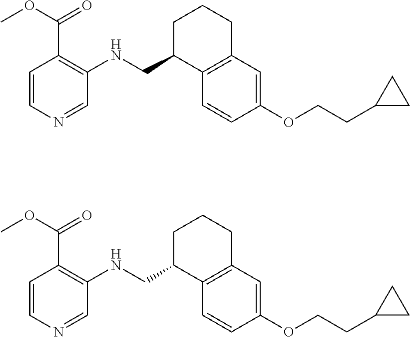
C1=CN=CC(NCC2C3=C(C=C(OCCC4CC4)C=C3)CCC2)=C1C(OC)=O.C1=CN=CC(NCC2C3=C(C=C(OCCC4CC4)C=C3)CCC2)=C1C(OC)=O
